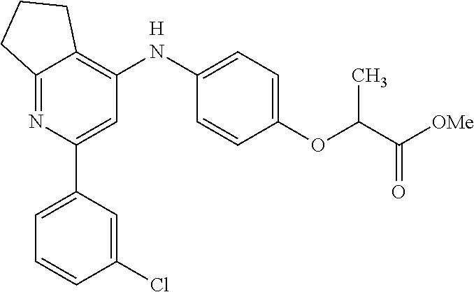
C12=NC(C3=CC=CC(Cl)=C3)=CC([HN]C3=CC=C(OC(C([OMe])=O)C)C=C3)=C1CCC2
